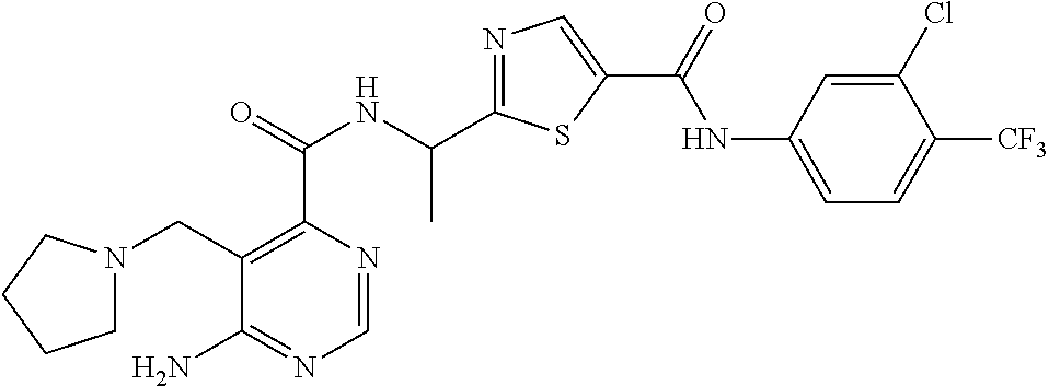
C1=NC(C(=O)NC(C2=NC=C(C(=O)NC3=CC=C([CF3])C(Cl)=C3)S2)C)=C(CN2CCCC2)C(N)=N1
